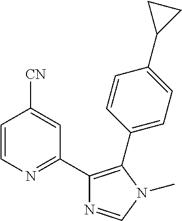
C1=CN=C(C2=C(C3=CC=C(C4CC4)C=C3)N(C)C=N2)C=C1[CN]
